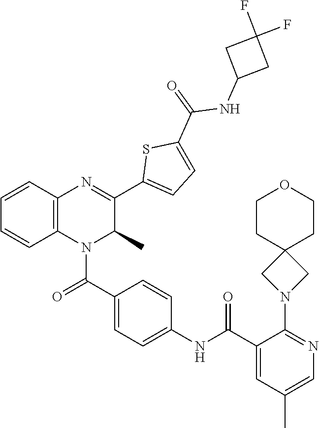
C1=C(C(NC2=CC=C(C(=O)N3C4=C(C=CC=C4)N=C(C4=CC=C(C(=O)NC5CC(F)(F)C5)S4)C3C)C=C2)=O)C(N2CC3(C2)CCOCC3)=NC=C1C
